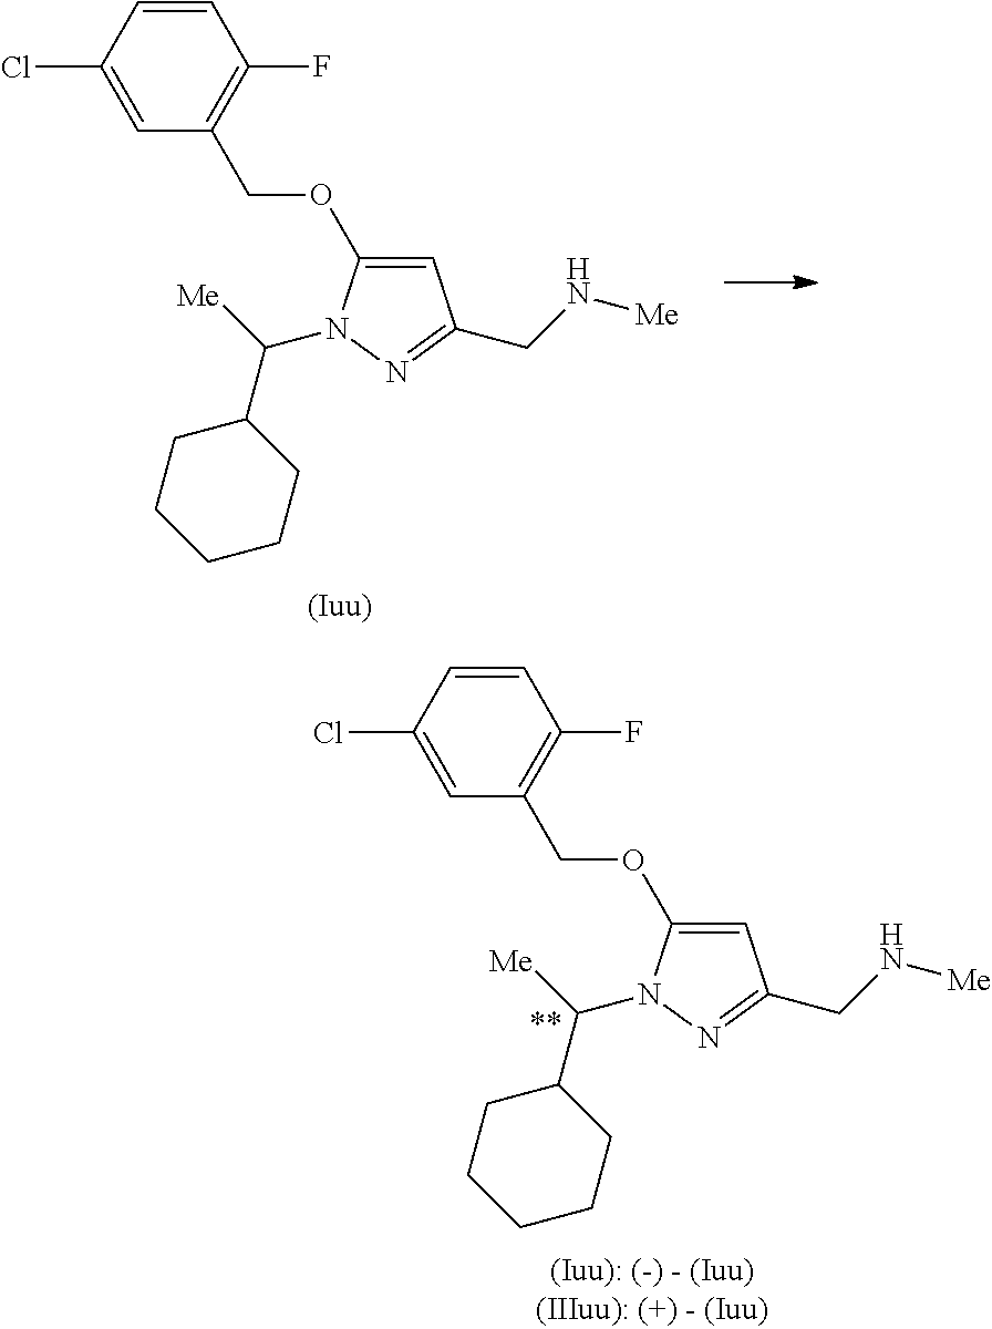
C1=C(OCC2=C(F)C=CC(Cl)=C2)N(C([Me])C2CCCCC2)N=C1CN[Me].C1=C(OCC2=C(F)C=CC(Cl)=C2)N(C([Me])C2CCCCC2)N=C1CN[Me]
